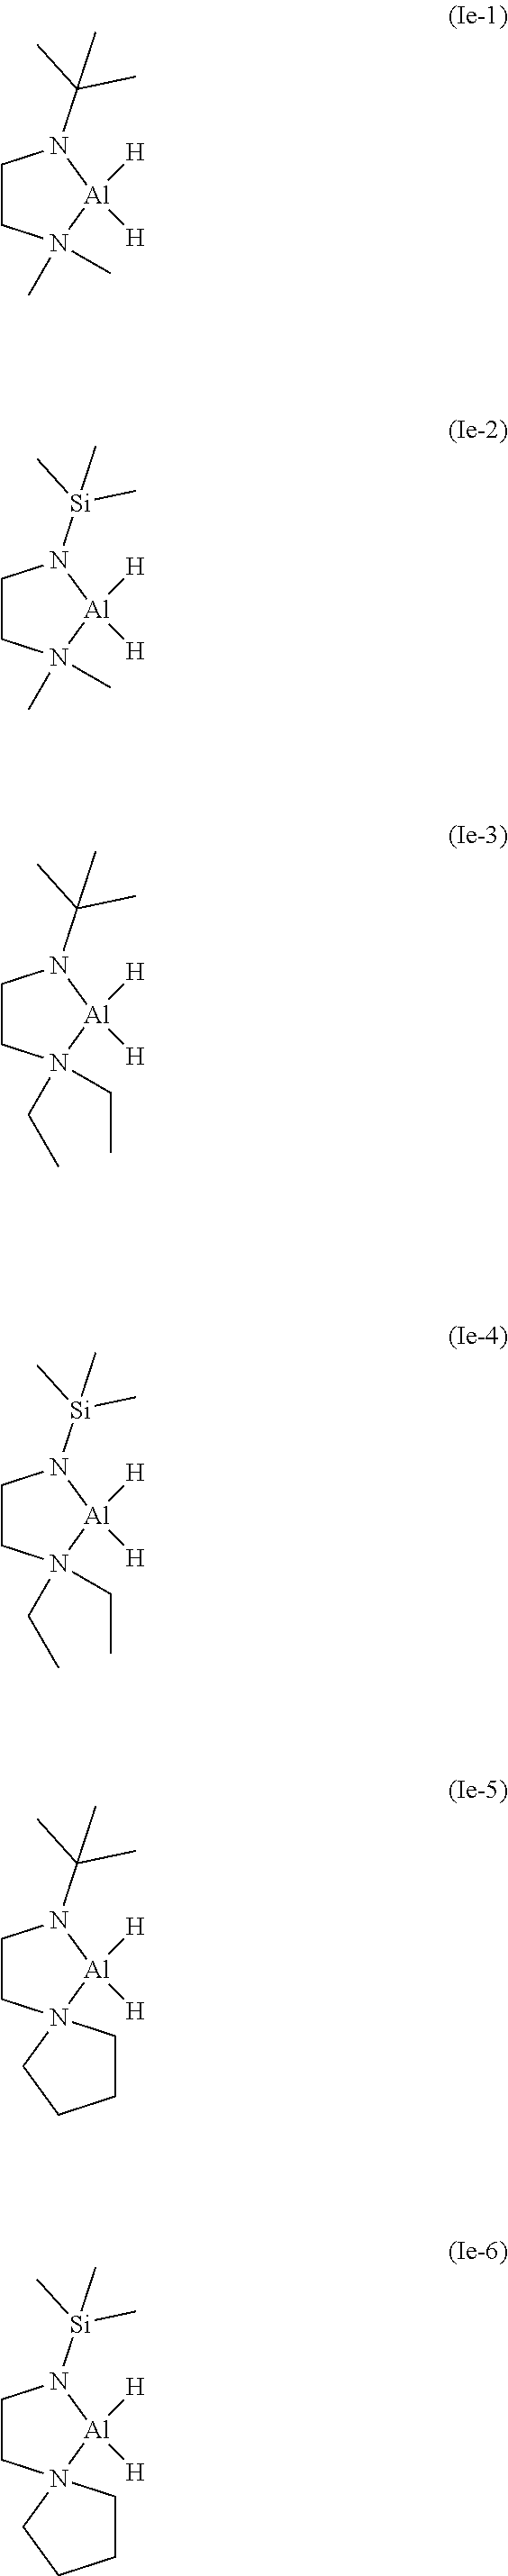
C1CN(C)(C)[Al]([H])([H])N1C(C)(C)C.C1CN(C)(C)[Al]([H])([H])N1[Si](C)(C)C.C1CN(CC)(CC)[Al]([H])([H])N1C(C)(C)C.C1CN(CC)(CC)[Al]([H])([H])N1[Si](C)(C)C.C1CN2([Al]([H])([H])N1C(C)(C)C)CCCC2.C1CN2([Al]([H])([H])N1[Si](C)(C)C)CCCC2
